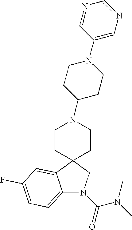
C12(CCN(C3CCN(C4=CN=CN=C4)CC3)CC1)CN(C(=O)N(C)C)C1=CC=C(F)C=C21
